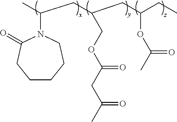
C1CCCN(C(C)CC(CC(CC)OC(C)=O)COC(CC(C)=O)=O)C(=O)C1
